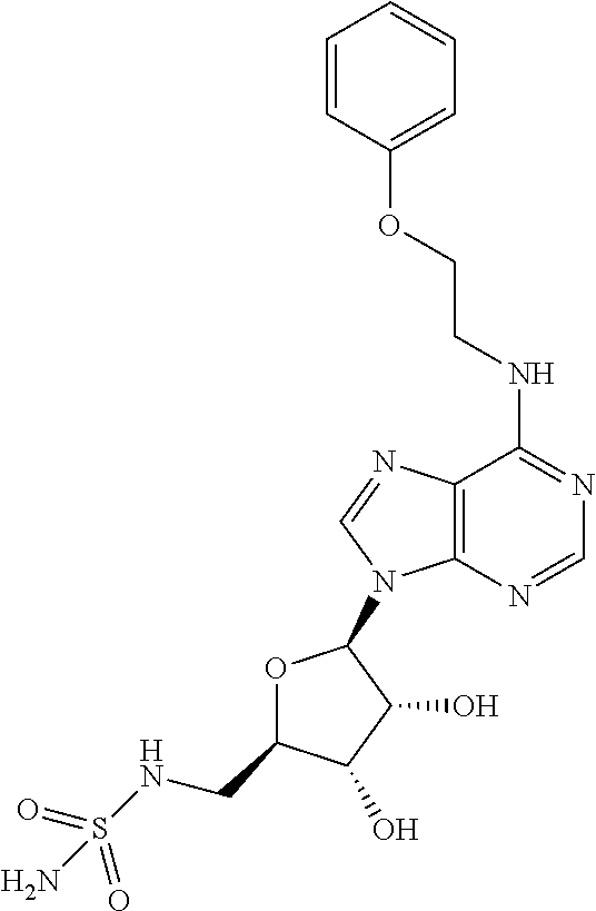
N(C1=NC=NC2=C1N=CN2C1OC(CNS(=O)(=O)N)C(O)C1O)CCOC1=CC=CC=C1
